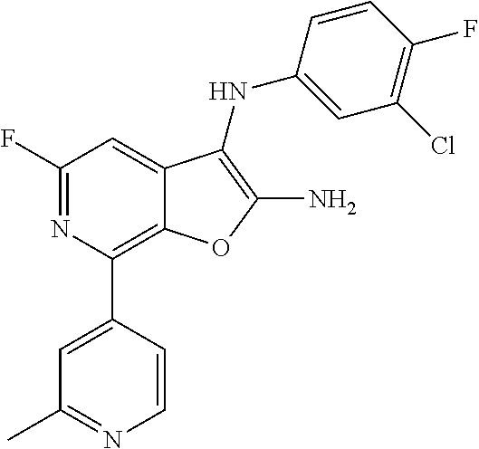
N1=C(F)C=C2C(=C1C1=CC(C)=NC=C1)OC(N)=C2NC1=CC(Cl)=C(F)C=C1
